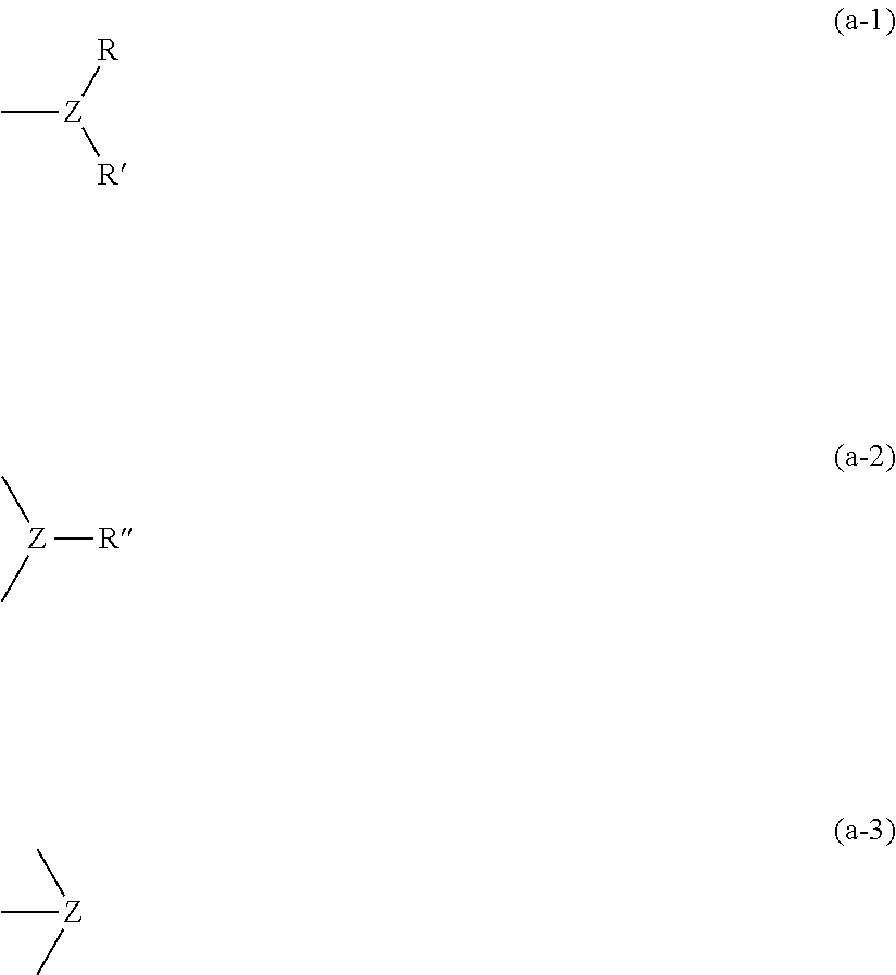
C[Z]([R])[R].[Z]([R])(C)C.C[Z](C)C
